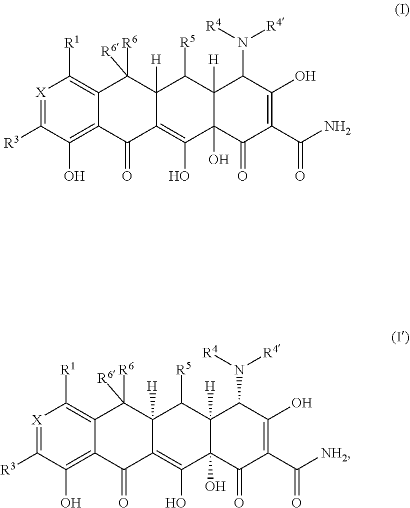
C1([R3])=[X]C([R1])=C2C(=C1O)C(=O)C1=C(O)C3(O)C([H])(C([R5])C1([H])C2([R6])[R6])C(N([R4])[R4])C(O)=C(C(N)=O)C3=O.C1([R3])=[X]C([R1])=C2C(=C1O)C(=O)C1=C(O)C3(O)C([H])(C([R5])C1([H])C2([R6])[R6])C(N([R4])[R4])C(O)=C(C([NH2])=O)C3=O
